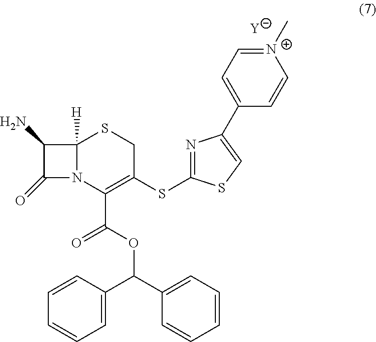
C1(N)C(=O)N2C1([H])SCC(SC1=NC(C3=CC=[N+](C)C=C3)=CS1)=C2C(OC(C1=CC=CC=C1)C1=CC=CC=C1)=O.[Y]
